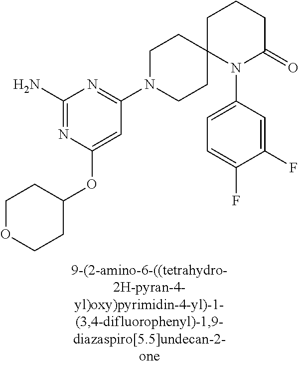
C1(N)=NC(OC2CCOCC2)=CC(N2CCC3(CC2)N(C2=CC=C(F)C(F)=C2)C(=O)CCC3)=N1
